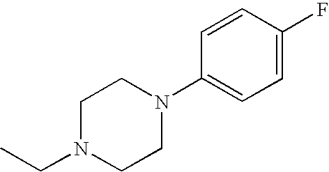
C1N(CC)CCN(C2=CC=C(F)C=C2)C1
